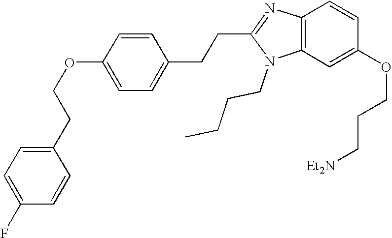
C1=CC(OCCC2=CC=C(F)C=C2)=CC=C1CCC1=NC2=C(N1CCCC)C=C(OCCC[Et2N])C=C2
